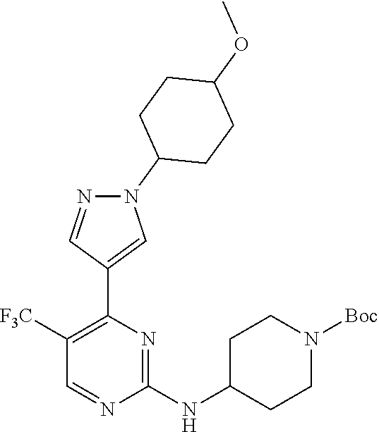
N1=CC([F3C])=C(C2=CN(C3CCC(OC)CC3)N=C2)N=C1NC1CCN([Boc])CC1
